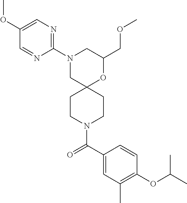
C1(COC)OC2(CN(C3=NC=C(OC)C=N3)C1)CCN(C(C1=CC(C)=C(OC(C)C)C=C1)=O)CC2
